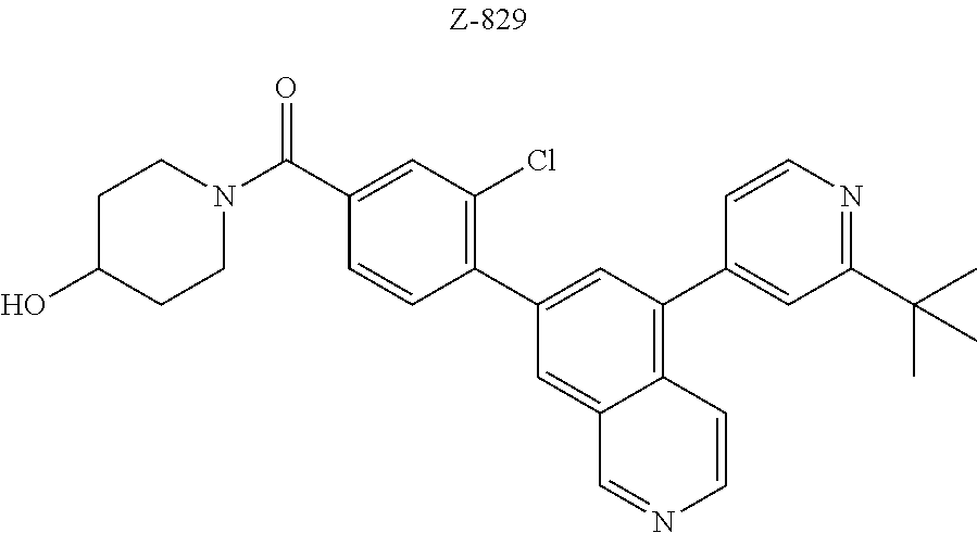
C1(C2=CC(C3=CC(C(C)(C)C)=NC=C3)=C3C(=C2)C=NC=C3)=C(Cl)C=C(C(N2CCC(O)CC2)=O)C=C1
